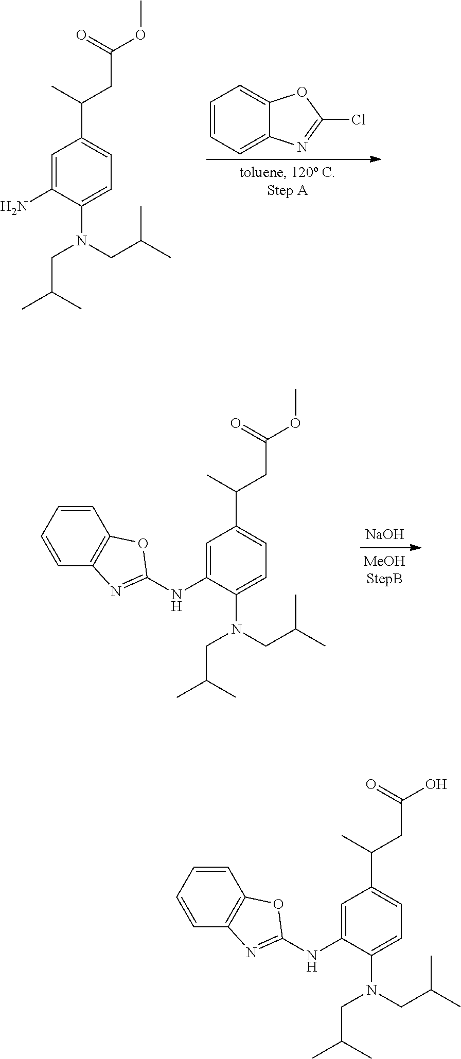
C1=CC=C2C(=C1)OC(Cl)=N2.C1=C(N)C(N(CC(C)C)CC(C)C)=CC=C1C(C)CC(OC)=O.C1=C(NC2=NC3=C(O2)C=CC=C3)C(N(CC(C)C)CC(C)C)=CC=C1C(C)CC(OC)=O.[NaOH].C1=C(NC2=NC3=C(O2)C=CC=C3)C(N(CC(C)C)CC(C)C)=CC=C1C(C)CC(O)=O
